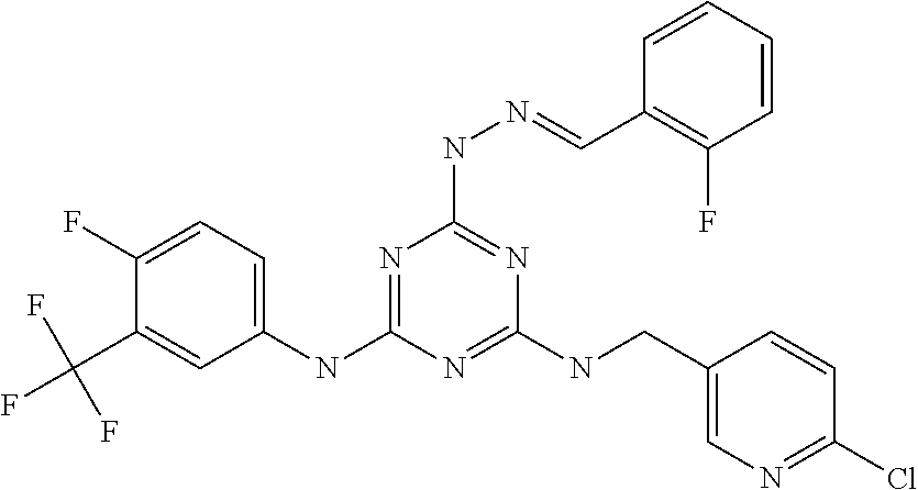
C1(NC2=NC(NN=CC3=C(F)C=CC=C3)=NC(NCC3=CN=C(Cl)C=C3)=N2)=CC=C(F)C(C(F)(F)F)=C1
